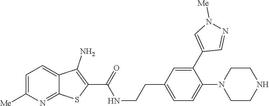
C1=C([Me])N=C2C(=C1)C(N)=C(C(=O)NCCC1=CC=C(N3CCNCC3)C(C3=CN([Me])N=C3)=C1)S2
